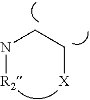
C(CN[R2])[X]
